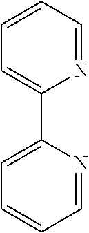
C1(C2=CC=CC=N2)=CC=CC=N1
